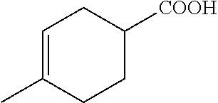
C1=C(C)CCC([COOH])C1
